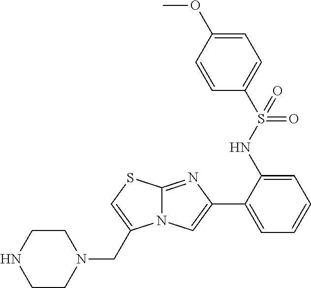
C1(C2=CC=CC=C2NS(C2=CC=C(OC)C=C2)(=O)=O)=CN2C(=N1)SC=C2CN1CCNCC1
